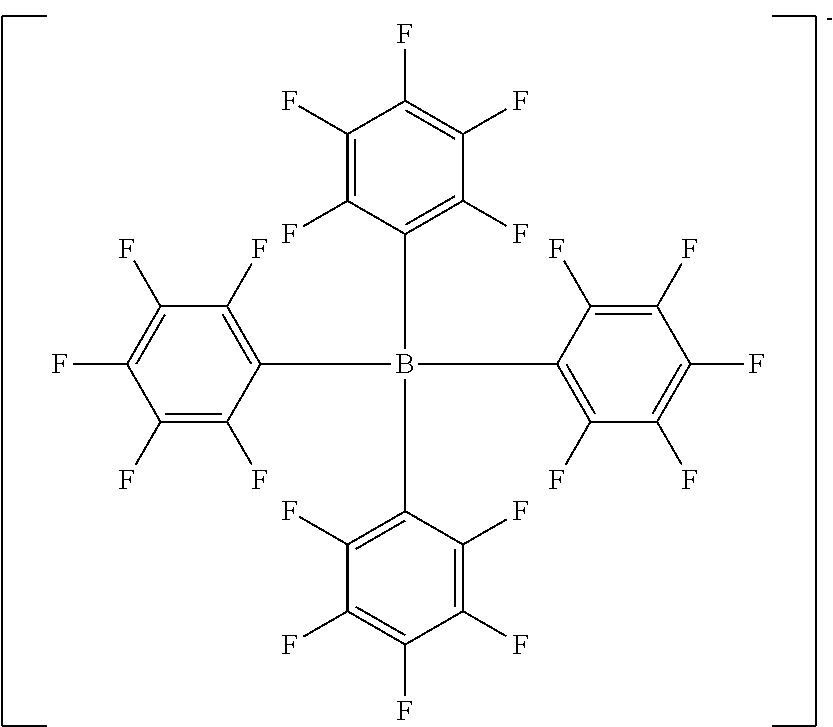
C1(F)=C(F)C(B(C2=C(F)C(F)=C(F)C(F)=C2F)(C2=C(F)C(F)=C(F)C(F)=C2F)C2=C(F)C(F)=C(F)C(F)=C2F)=C(F)C(F)=C1F
